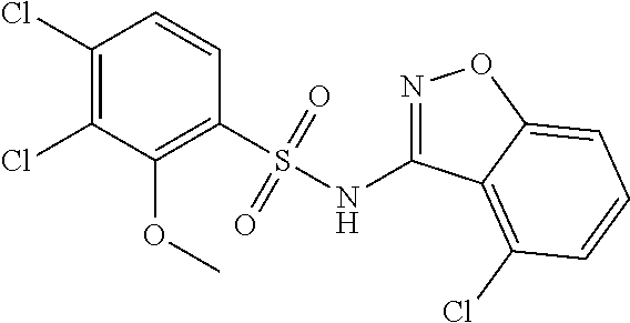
C1(Cl)=C(Cl)C(OC)=C(S(NC2=NOC3=CC=CC(Cl)=C23)(=O)=O)C=C1
